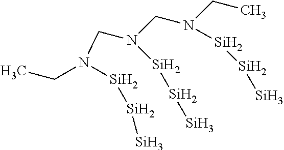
CCN(CN(CN(CC)[Si][Si][Si])[Si][Si][Si])[Si][Si][Si]
